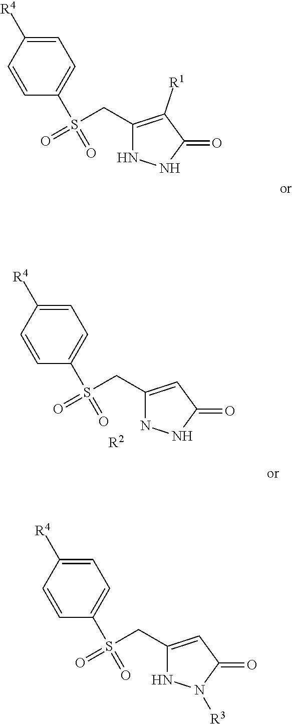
C1=CC(S(CC2=CC(=O)N([R3])N2)(=O)=O)=CC=C1[R4].C1=CC(S(CC2=C([R1])C(=O)NN2)(=O)=O)=CC=C1[R4].C1=CC(S(CC2=CC(=O)NN2)(=O)=O)=CC=C1[R4].[R2]
